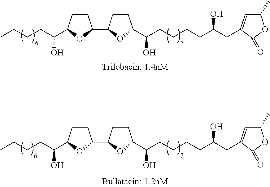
C1CC(C(CCCC)O)OC1C1CCC(C(CCCCC(CC2=CC(C)OC2=O)O)O)O1.C1CC(C(CCCC)O)OC1C1CCC(C(CCCCC(CC2=CC(C)OC2=O)O)O)O1
